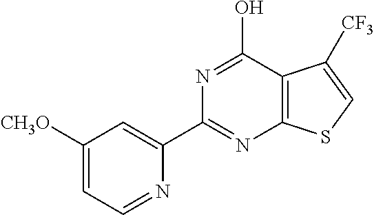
C1([CH3O])=CC=NC(C2=NC3=C(C(O)=N2)C([CF3])=CS3)=C1
